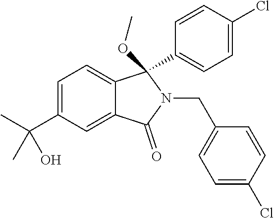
C1=C(C(C)(O)C)C=C2C(=C1)C(C1=CC=C(Cl)C=C1)(OC)N(CC1=CC=C(Cl)C=C1)C2=O
